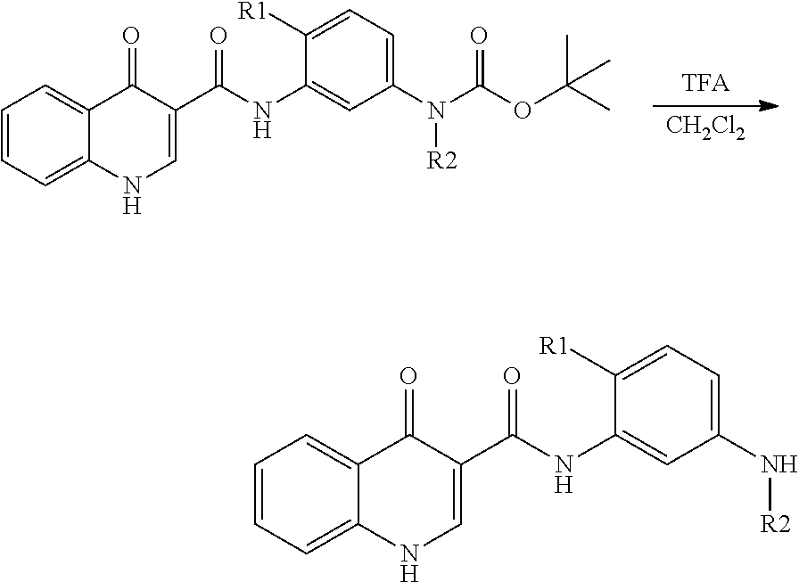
C1=CC=C2C(=C1)C(=O)C(C(NC1=CC(N(C(OC(C)(C)C)=O)[R2])=CC=C1[R1])=O)=CN2.[CH2Cl2].C1=CC=C2C(=C1)C(=O)C(C(NC1=CC(N[R2])=CC=C1[R1])=O)=CN2
